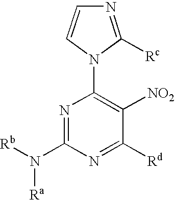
N1=C(N([Rb])[Ra])N=C([Rd])C([NO2])=C1N1C([Rc])=NC=C1
